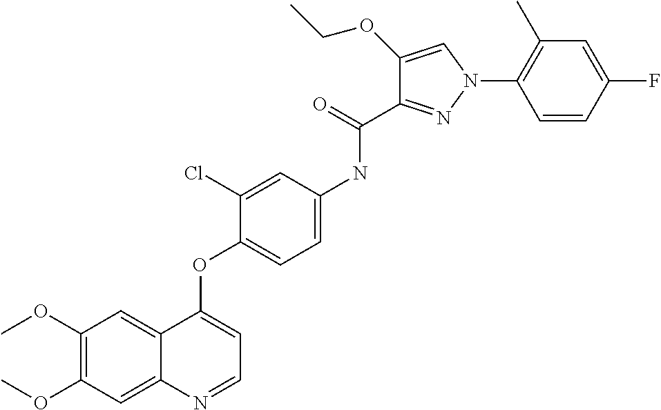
C1(OC)=C(OC)C=C2C(=C1)C(OC1=CC=C(NC(C3=NN(C4=C(C)C=C(F)C=C4)C=C3OCC)=O)C=C1Cl)=CC=N2
